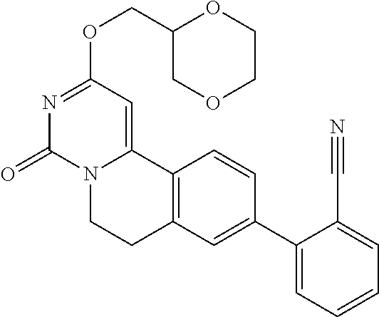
C1(COC2=NC(=O)N3C(=C2)C2=C(CC3)C=C(C3=CC=CC=C3C#N)C=C2)COCCO1
